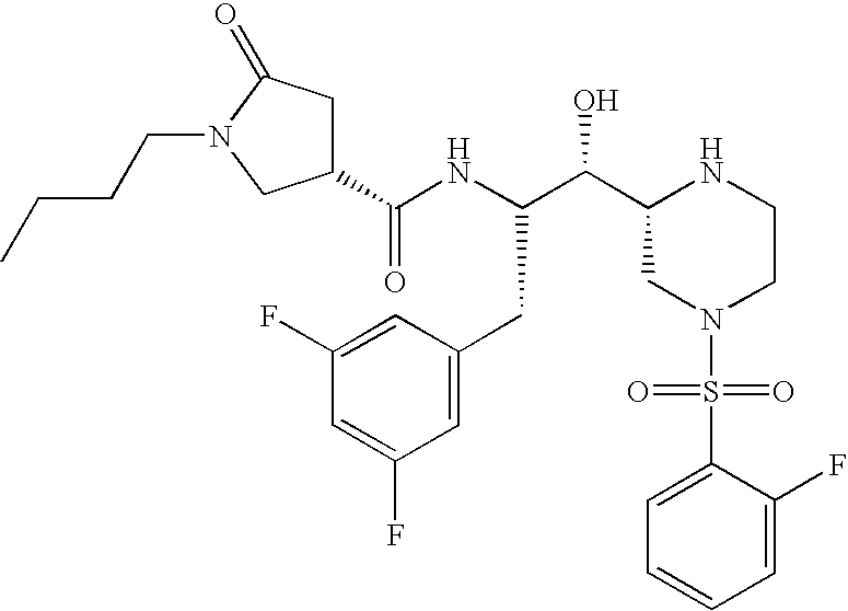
C1(C(NC(C(C2CN(S(=O)(=O)C3=CC=CC=C3F)CCN2)O)CC2=CC(F)=CC(F)=C2)=O)CC(=O)N(CCCC)C1
